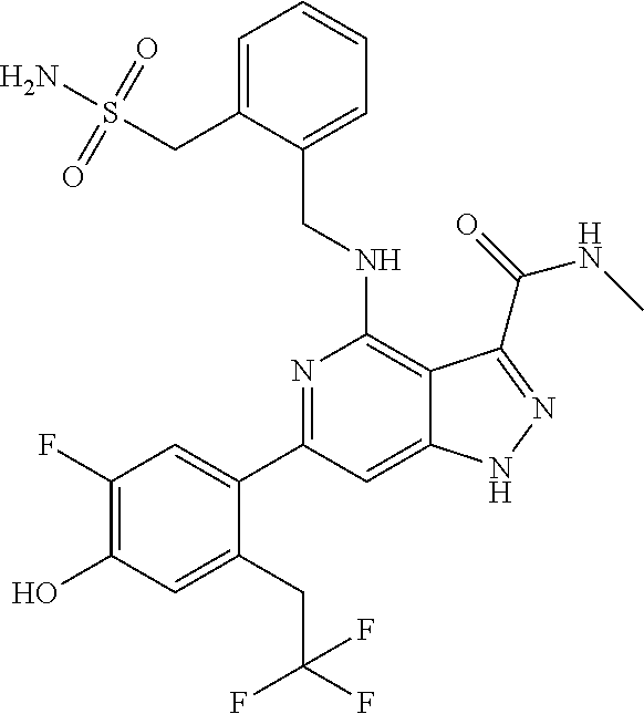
C1(C2=CC(F)=C(O)C=C2CC(F)(F)F)=NC(NCC2=CC=CC=C2CS(=O)(=O)N)=C2C(=C1)NN=C2C(NC)=O
